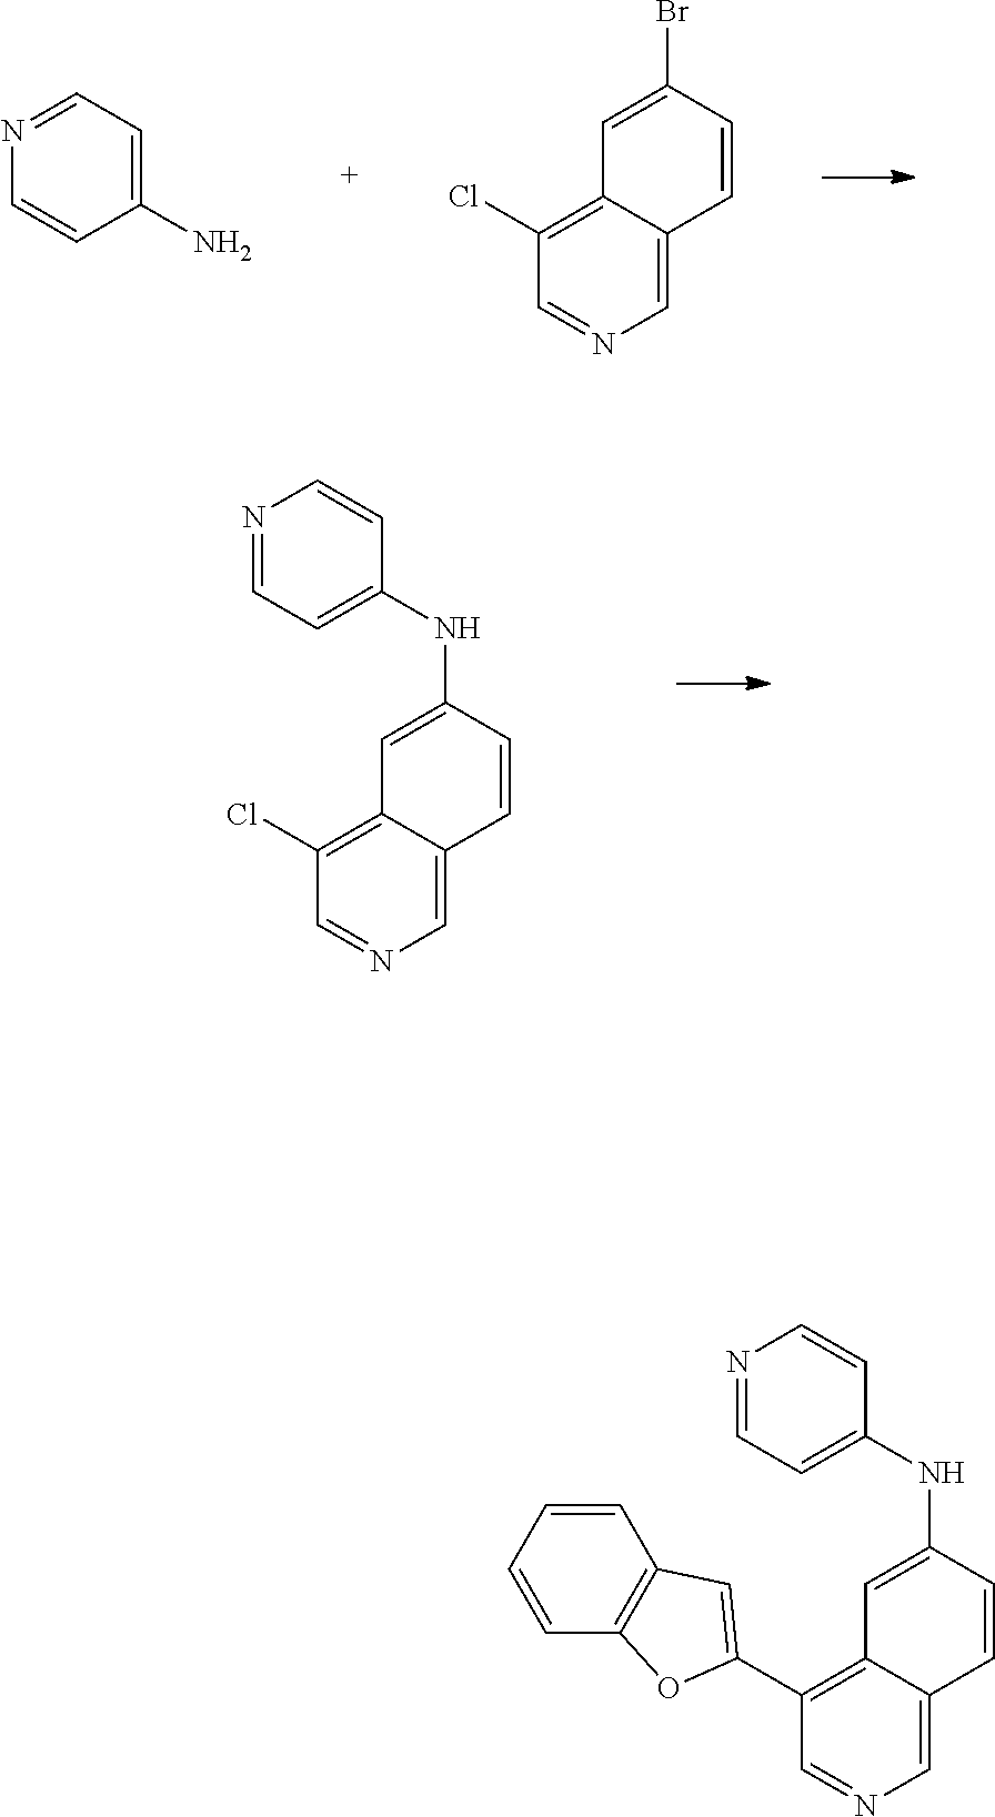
N1=CC=C(NC2=CC3=C(Cl)C=NC=C3C=C2)C=C1.C1(Cl)=C2C(=CN=C1)C=CC(Br)=C2.N1=CC=C(N)C=C1.N1=CC=C(NC2=CC3=C(C4=CC5=C(O4)C=CC=C5)C=NC=C3C=C2)C=C1
